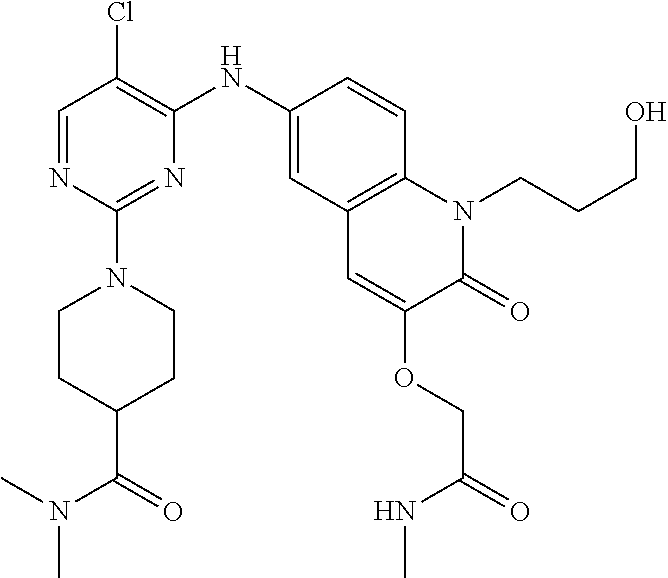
C1=NC(N2CCC(C(=O)N(C)C)CC2)=NC(NC2=CC3=C(C=C2)N(CCCO)C(=O)C(OCC(=O)NC)=C3)=C1Cl
